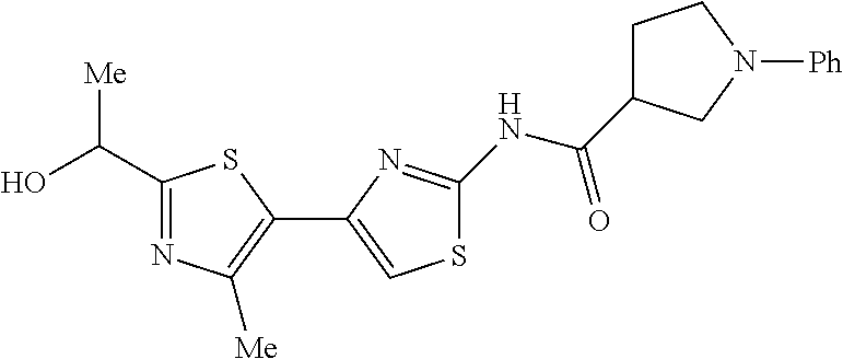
C1(C(O)[Me])=NC([Me])=C(C2=CSC(NC(=O)C3CCN([Ph])C3)=N2)S1
